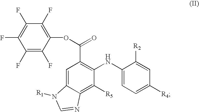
C1=C2C(=C([R5])C(NC3=CC=C([R4])C=C3[R2])=C1C(OC1=C(F)C(F)=C(F)C(F)=C1F)=O)N=CN2[R1]
